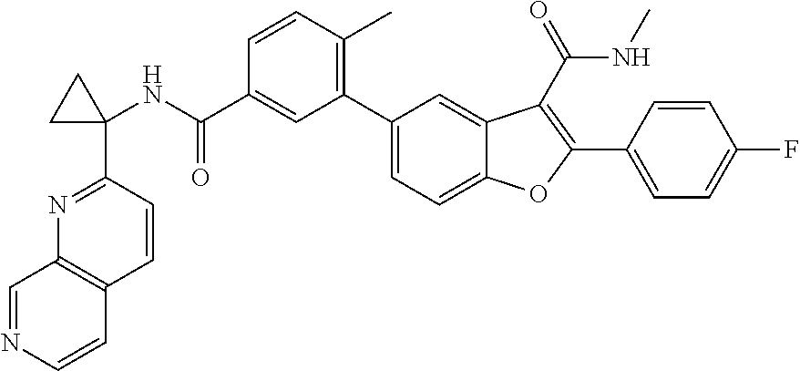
C1=NC=CC2=C1N=C(C1(NC(C3=CC(C4=CC=C5C(=C4)C(C(=O)NC)=C(C4=CC=C(F)C=C4)O5)=C(C)C=C3)=O)CC1)C=C2
